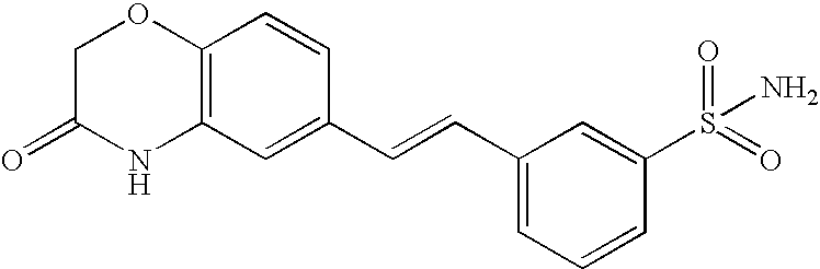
C12=C(C=C(C=CC3=CC=CC(S(=O)(=O)N)=C3)C=C1)NC(=O)CO2
